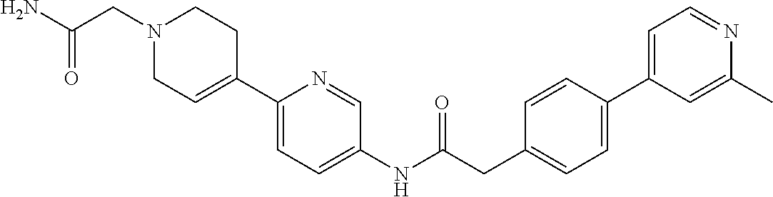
C1(NC(CC2=CC=C(C3=CC=NC(C)=C3)C=C2)=O)=CC=C(C2=CCN(CC(N)=O)CC2)N=C1
